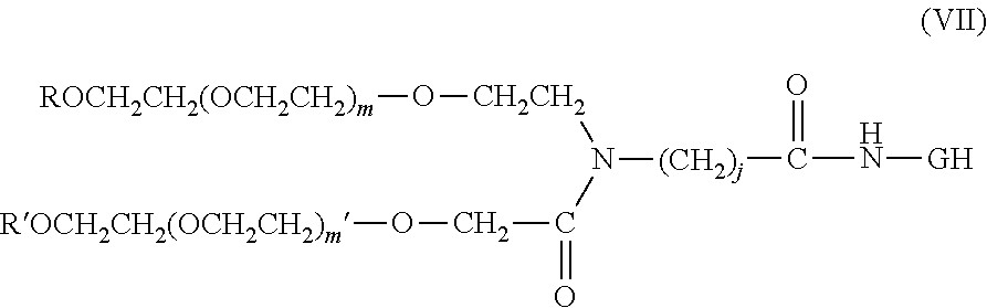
[(CH2)j](C(N[GH])=O)N(C(CO[ROCH2CH2(OCH2CH2)m])=O)[CH2CH2]O[ROCH2CH2(OCH2CH2)m]
